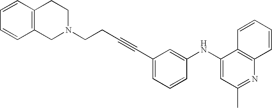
C1(NC2=CC(C)=NC3=C2C=CC=C3)=CC(C#CCCN2CC3=C(CC2)C=CC=C3)=CC=C1
